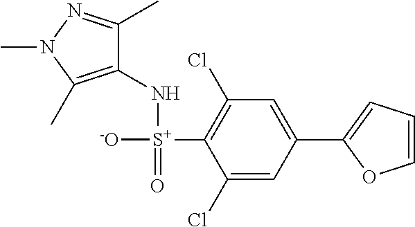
C1(N[S+]([-O])(=O)C2=C(Cl)C=C(C3=CC=CO3)C=C2Cl)=C(C)N(C)N=C1C
